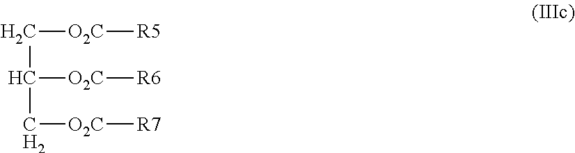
C(C([O2C][R6])C[O2C][R7])[O2C][R5]
